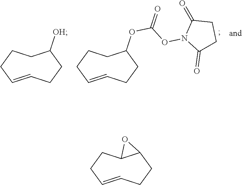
C1=CCCCC(OC(ON2C(=O)CCC2=O)=O)CC1.C1=CCCCC([OH])CC1.C1=CCCC2C(CC1)O2
